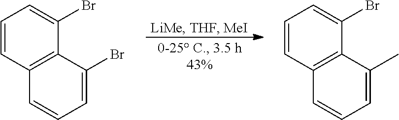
C1=CC2=C(C(Br)=C1)C(Br)=CC=C2.C1=CC2=C(C(Br)=C1)C(C)=CC=C2
